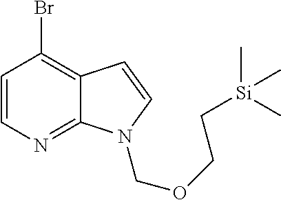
C1=CN=C2C(=C1Br)C=CN2COCC[Si](C)(C)C
